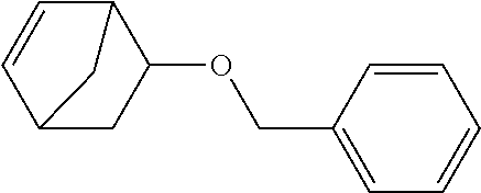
C1=CC2CC(OCC3=CC=CC=C3)C1C2
